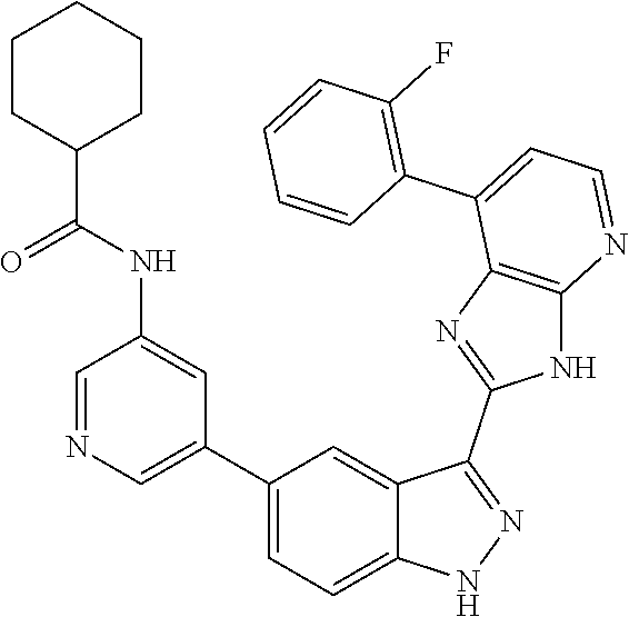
C1=NC=C(C2=CC=C3C(=C2)C(C2=NC4=C(N2)N=CC=C4C2=C(F)C=CC=C2)=NN3)C=C1NC(=O)C1CCCCC1
